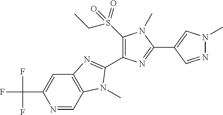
N1=CC2=C(C=C1C(F)(F)F)N=C(C1=C(S(CC)(=O)=O)N(C)C(C3=CN(C)N=C3)=N1)N2C
